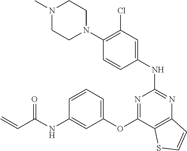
N1(C)CCN(C2=C(Cl)C=C(NC3=NC4=C(C(OC5=CC=CC(NC(C=C)=O)=C5)=N3)SC=C4)C=C2)CC1
